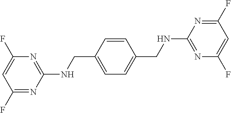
C1=C(CNC2=NC(F)=CC(F)=N2)C=CC(CNC2=NC(F)=CC(F)=N2)=C1
